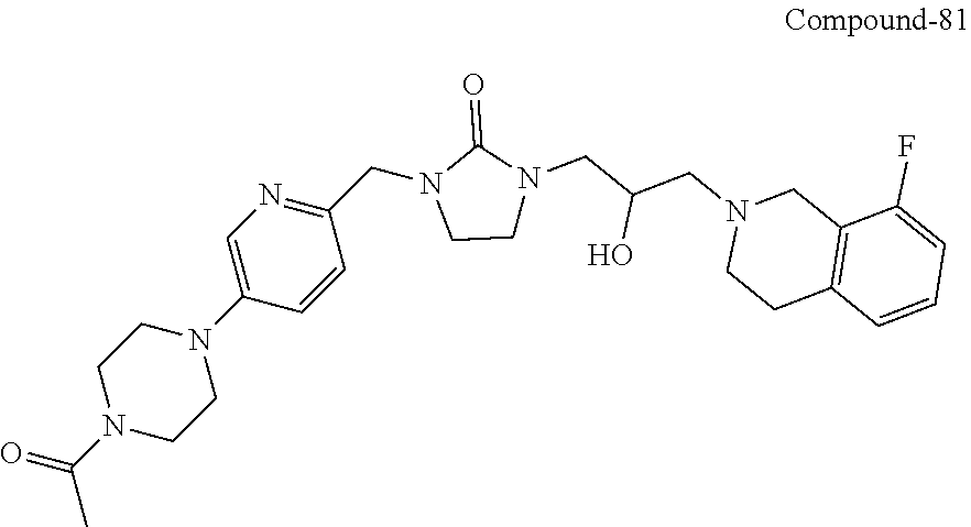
N1(C2=CN=C(CN3CCN(CC(O)CN4CCC5=C(C4)C(F)=CC=C5)C3=O)C=C2)CCN(C(=O)C)CC1
